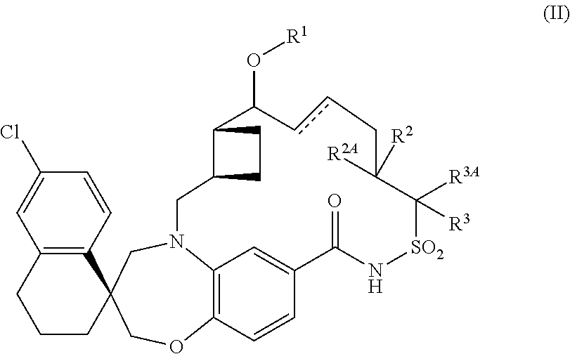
C12=C(C=CC(Cl)=C1)C1(CCC2)COC2=C3N(C1)CC1C(C(O[R1])ccCC([R2A])([R2])C([R3A])([R3])[SO2]NC(=O)C(=C3)C=C2)CC1
